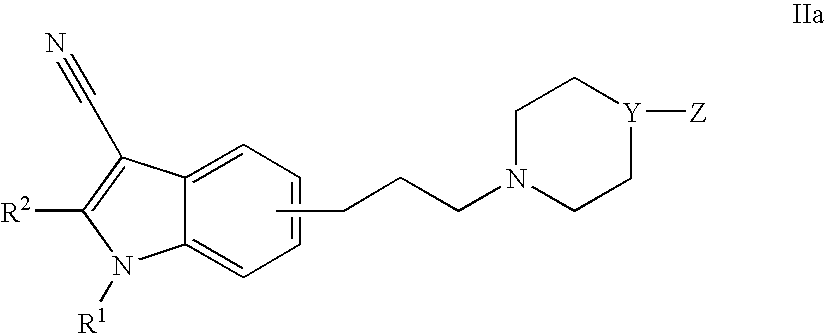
C12=CC=CC=C1N([R1])C([R2])=C2C#N.CCCCN1CC[Y]([Z])CC1
